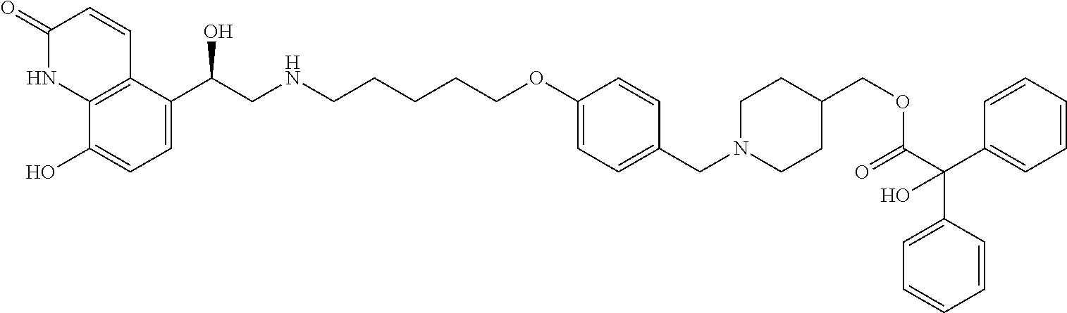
C1(=O)NC2=C(C=C1)C(C(CNCCCCCOC1=CC=C(CN3CCC(COC(C(C4=CC=CC=C4)(C4=CC=CC=C4)O)=O)CC3)C=C1)O)=CC=C2O
